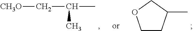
C(C)(C)C[CH3O].C1CC(C)CO1
